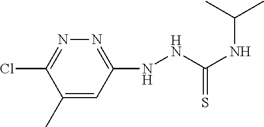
C1(C)=CC(NNC(NC(C)C)=S)=NN=C1Cl
